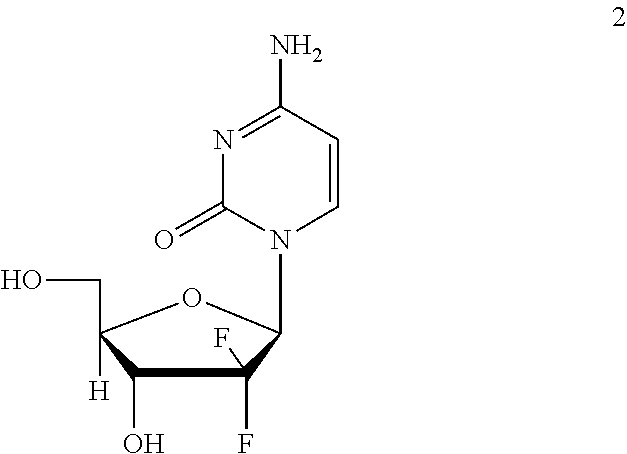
N1=C(N)C=CN(C2C(F)(F)C(O)C(CO)([H])O2)C1=O
